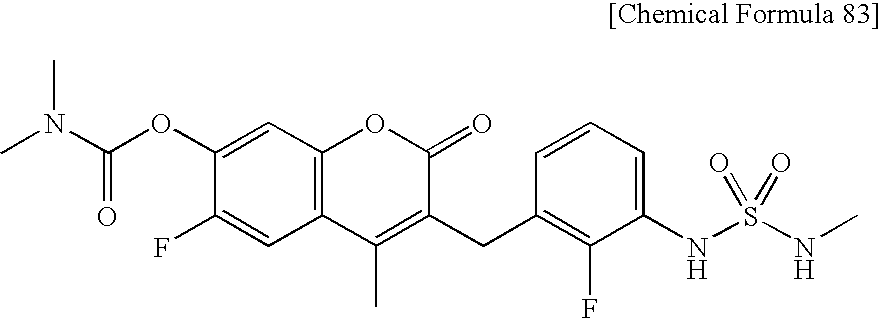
C1(OC(N(C)C)=O)=CC2=C(C=C1F)C(C)=C(CC1=C(F)C(NS(=O)(NC)=O)=CC=C1)C(=O)O2
